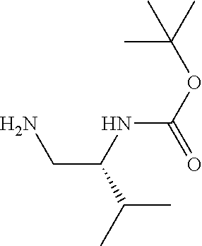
C(NC(OC(C)(C)C)=O)(C(C)C)CN
